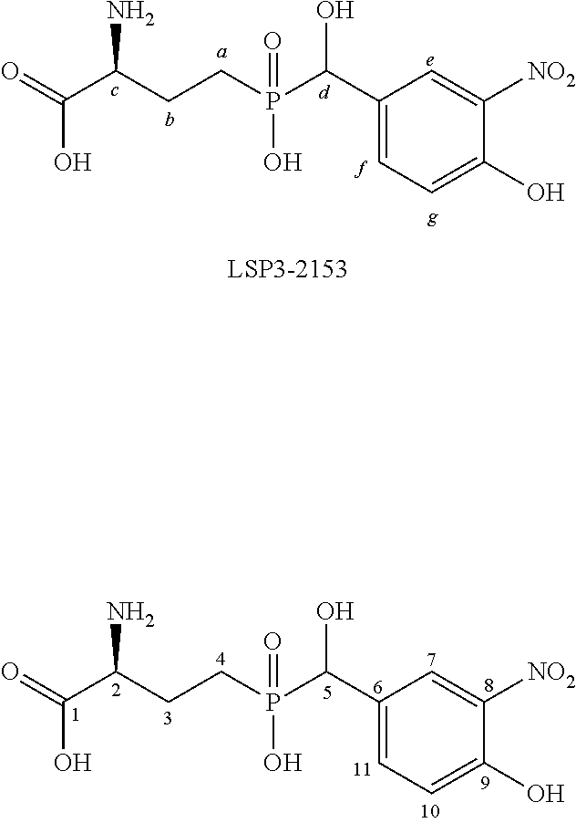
O=C(C(CCP(C(C1=CC=C(O)C([NO2])=C1)O)(=O)O)N)O.O=C(C(CCP(C(C1=CC=C(O)C([NO2])=C1)O)(=O)O)N)O
